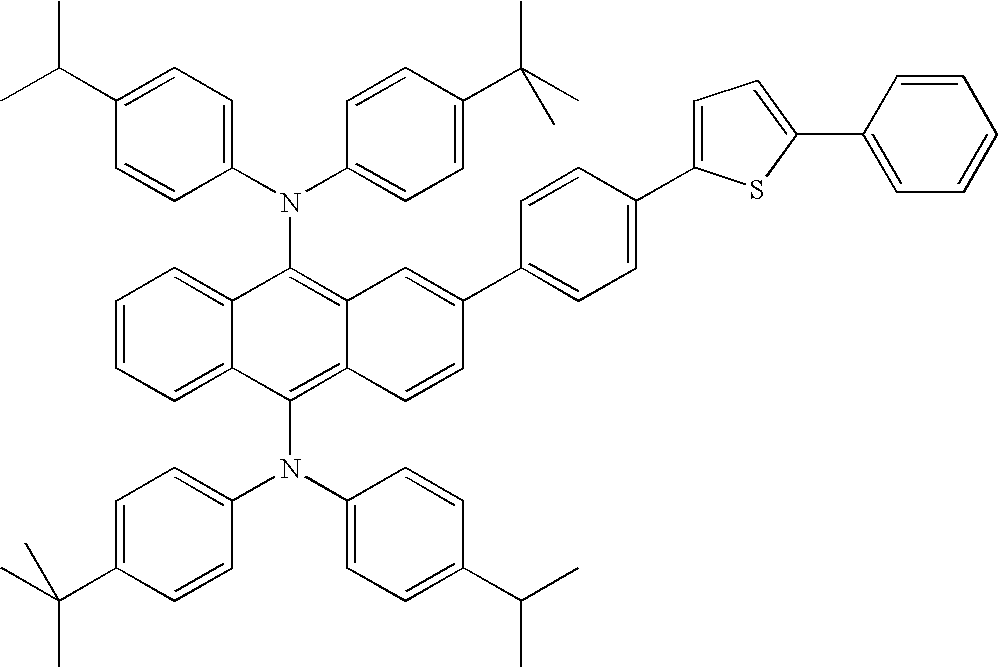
C12=C(N(C3=CC=C(C(C)C)C=C3)C3=CC=C(C(C)(C)C)C=C3)C3=CC=CC=C3C(N(C3=CC=C(C(C)C)C=C3)C3=CC=C(C(C)(C)C)C=C3)=C1C=CC(C1=CC=C(C3=CC=C(C4=CC=CC=C4)S3)C=C1)=C2
